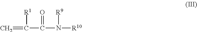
[R1]C(=C)C(=O)N([R10])[R9]
